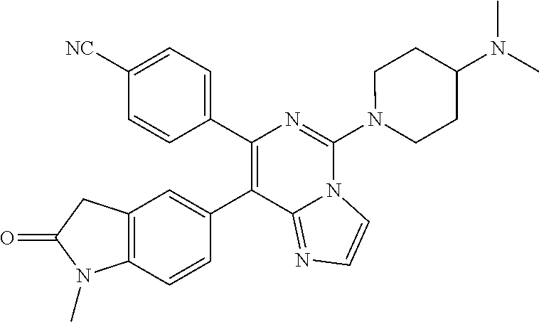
C1(C2=CC3=C(C=C2)N(C)C(=O)C3)=C(C2=CC=C([NC])C=C2)N=C(N2CCC(N(C)C)CC2)N2C1=NC=C2
